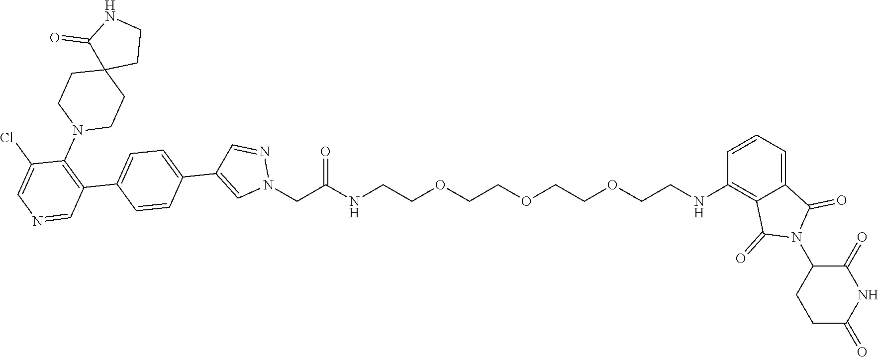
C(CNC(CN1N=CC(C2=CC=C(C3=C(N4CCC5(CC4)CCNC5=O)C(Cl)=CN=C3)C=C2)=C1)=O)OCCOCCOCCNC1=C2C(=CC=C1)C(=O)N(C1CCC(=O)NC1=O)C2=O
